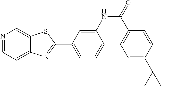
N1=CC=C2C(=C1)SC(C1=CC=CC(NC(=O)C3=CC=C(C(C)(C)C)C=C3)=C1)=N2
